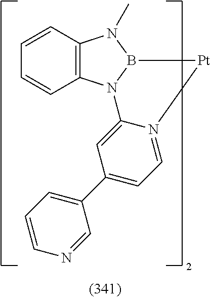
C12=C(N3B(N1C)[Pt]N1=CC=C(C4=CC=CN=C4)C=C31)C=CC=C2
